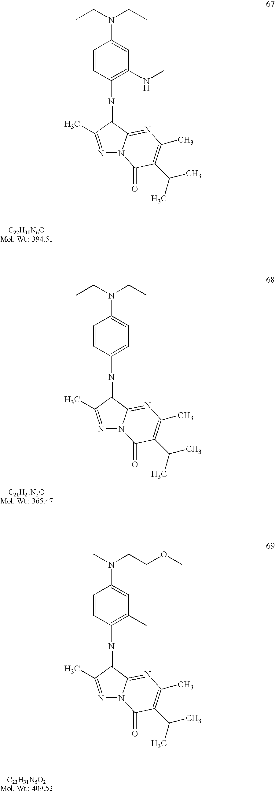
C1=CC(N=C2C3=NC(C)=C(C(C)C)C(=O)N3N=C2C)=CC=C1N(CC)CC.C1=CC(N=C2C3=NC(C)=C(C(C)C)C(=O)N3N=C2C)=C(C)C=C1N(C)CCOC.C1=CC(N=C2C3=NC(C)=C(C(C)C)C(=O)N3N=C2C)=C(NC)C=C1N(CC)CC
